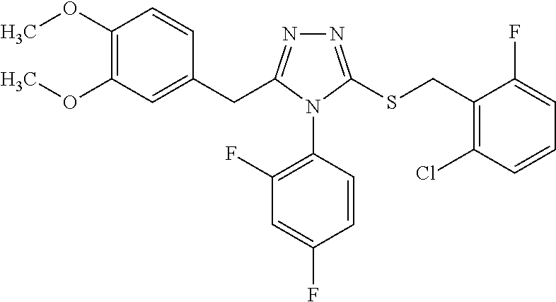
C1(OC)=C(OC)C=C(CC2=NN=C(SCC3=C(Cl)C=CC=C3F)N2C2=C(F)C=C(F)C=C2)C=C1
